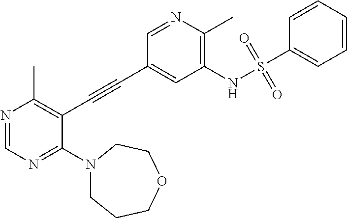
N1(C2=NC=NC(C)=C2C#CC2=CC(NS(C3=CC=CC=C3)(=O)=O)=C(C)N=C2)CCCOCC1
